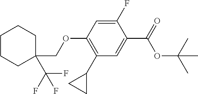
C1(C2CC2)=C(OCC2(C(F)(F)F)CCCCC2)C=C(F)C(C(=O)OC(C)(C)C)=C1
